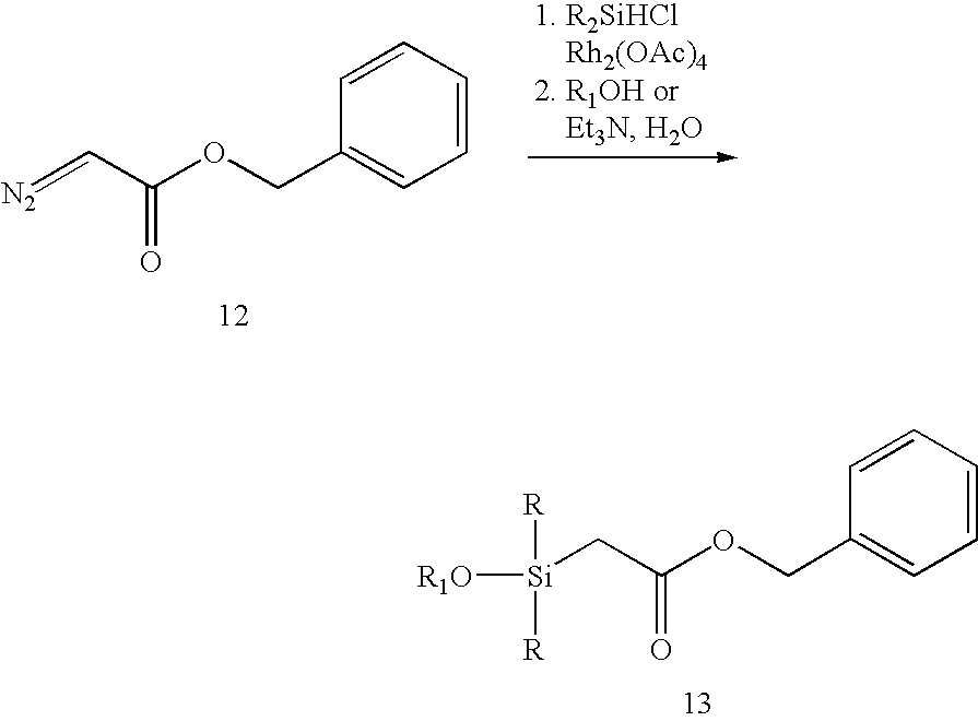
C1=CC=CC=C1COC(C=[N2])=O.C1=CC=CC=C1COC(C[Si]([R1O])([R])[R])=O
